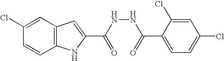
C12=C(C=C(Cl)C=C1)C=C(C(NNC(=O)C1=CC=C(Cl)C=C1Cl)=O)N2
